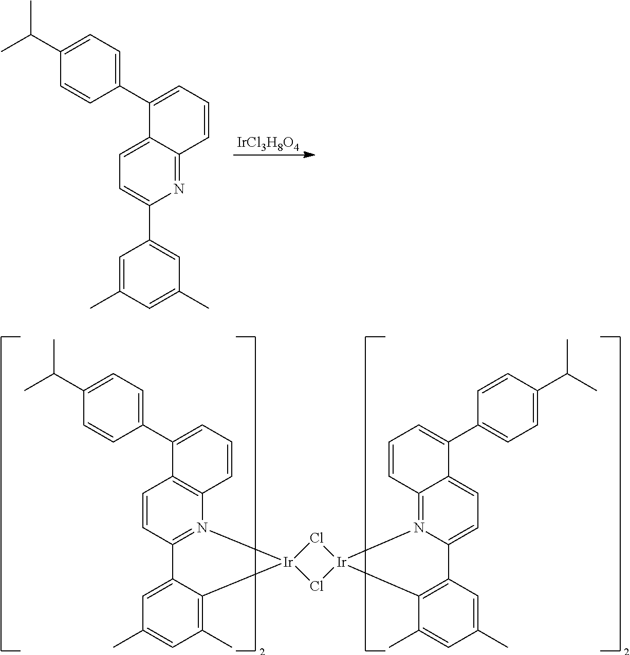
[IrCl3H8O4].C1=C2C(=NC(C3=CC(C)=CC(C)=C3)=C1)C=CC=C2C1=CC=C(C(C)C)C=C1.C1=CC2=N(C3=C1C(C1=CC=C(C(C)C)C=C1)=CC=C3)[Ir]1(C3=C(C)C=C(C)C=C23)Cl[Ir]2(N3=C4C(=CC=C3C3=C2C(C)=CC(C)=C3)C(C2=CC=C(C(C)C)C=C2)=CC=C4)Cl1
